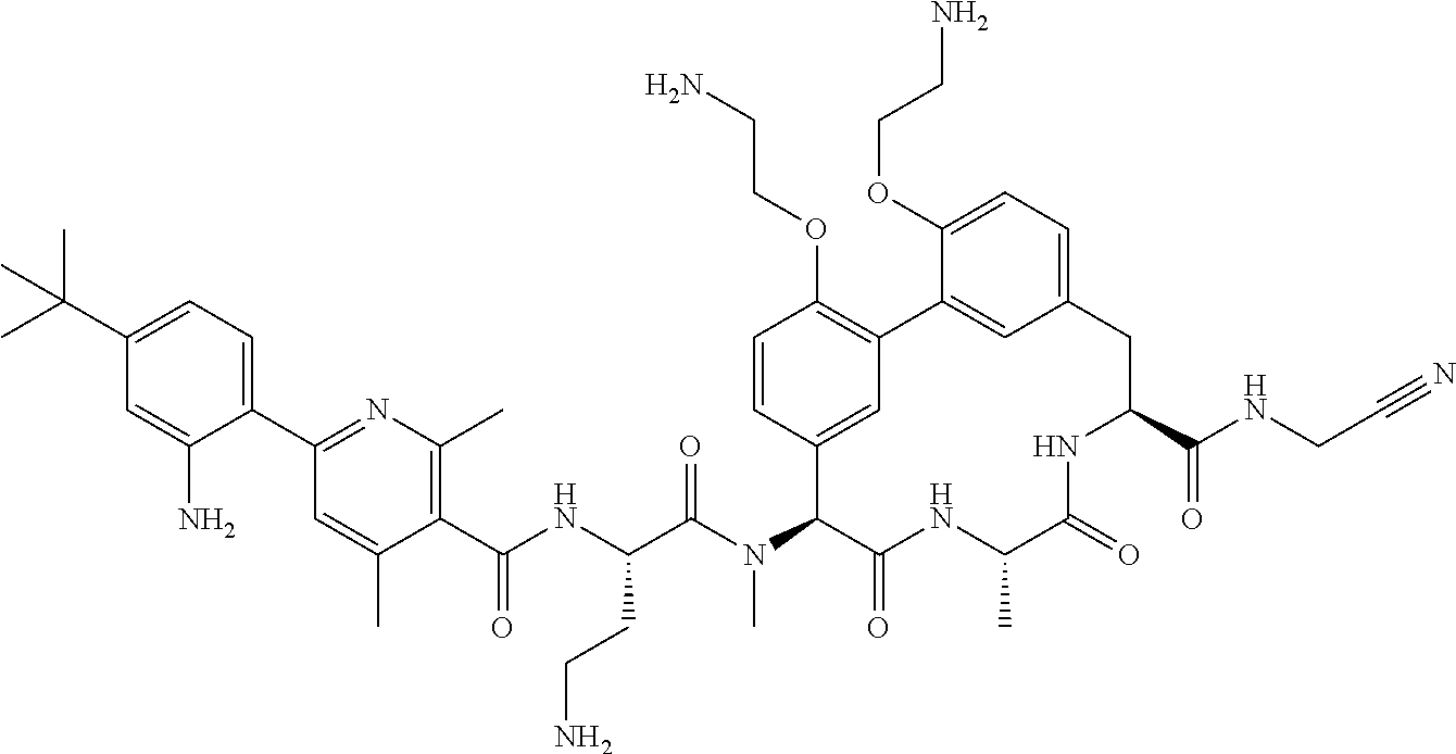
C(C1=CC=C(C2=NC(C)=C(C(NC(C(N(C3C(=O)NC(C)C(=O)NC(C(NCC#N)=O)CC4=CC=C(OCCN)C(=C4)C4=C(OCCN)C=CC3=C4)C)=O)CCN)=O)C(C)=C2)C(N)=C1)(C)(C)C
